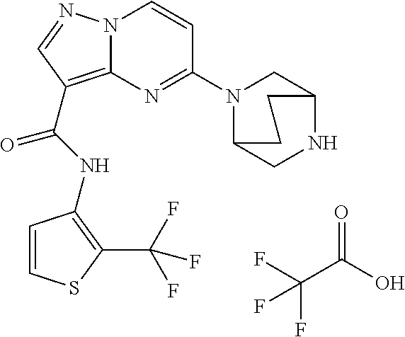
FC(F)(C(=O)O)F.N(C(=O)C1=C2N(N=C1)C=CC(N1C3CNC(C1)CC3)=N2)C1=C(C(F)(F)F)SC=C1
